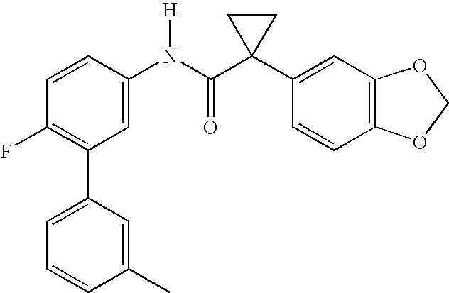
C1=CC(N(C(C2(C3=CC4=C(C=C3)OCO4)CC2)=O)[H])=CC(C2=CC=CC(C)=C2)=C1F
